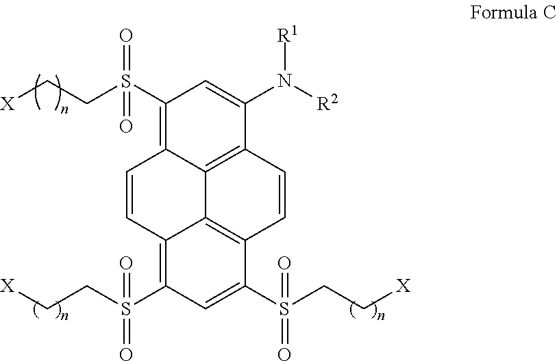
C1=CC2=C(S(CC[X])(=O)=O)C=C(S(CC[X])(=O)=O)C3=C2C2=C(C=C3)C(N([R2])[R1])=CC(S(CC[X])(=O)=O)=C12
